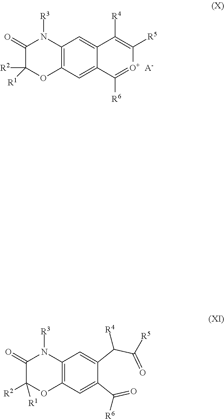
C12=C(C=C3C(=C1)C([R4])=C([R5])[O+]=C3[R6])OC([R2])([R1])C(=O)N2[R3].[A-].C12=C(C=C(C(=O)[R6])C(C(C(=O)[R5])[R4])=C1)OC([R2])([R1])C(=O)N2[R3]
